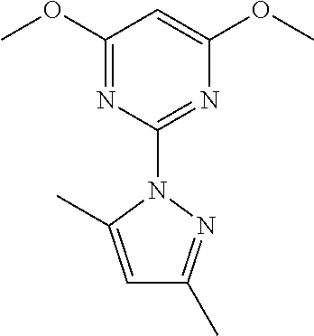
C1(OC)=NC(N2C(C)=CC(C)=N2)=NC(OC)=C1
